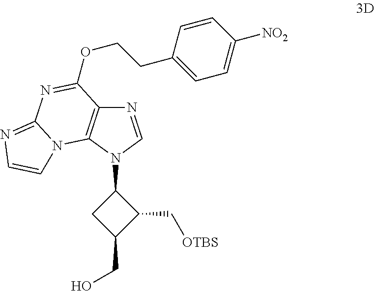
N1=CN(C2CC(CO)C2C[OTBS])C2=C1C(OCCC1=CC=C([NO2])C=C1)=NC1=NC=CN21
